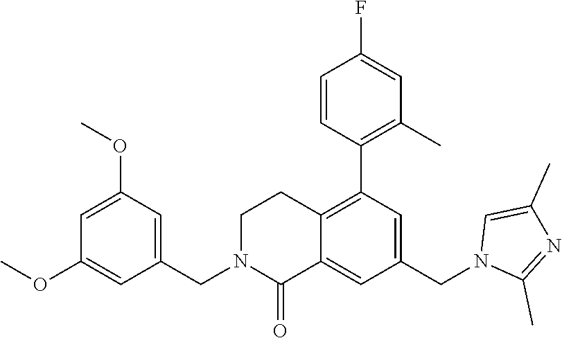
C1(CN2C(=O)C3=CC(CN4C(C)=NC(C)=C4)=CC(C4=C(C)C=C(F)C=C4)=C3CC2)=CC(OC)=CC(OC)=C1
